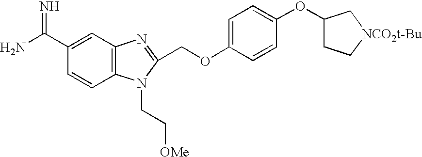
C1(COC2=CC=C(OC3CC[NCO2t-Bu]C3)C=C2)=NC2=C(N1CC[OMe])C=CC(C(N)=N)=C2
